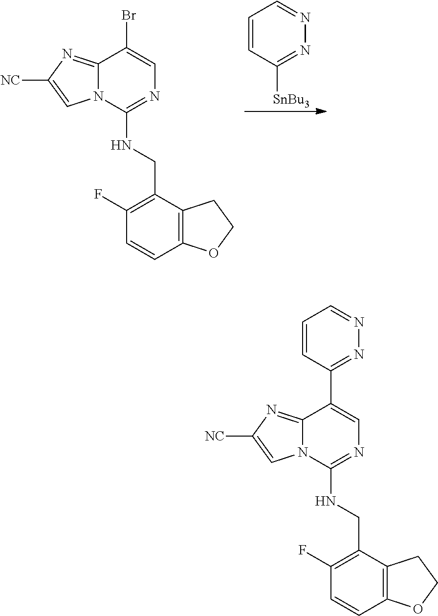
C(C1=C(F)C=CC2=C1CCO2)NC1=NC=C(C2=NN=CC=C2)C2=NC([NC])=CN12.C(C1=C(F)C=CC2=C1CCO2)NC1=NC=C(Br)C2=NC([NC])=CN12.C1=CC([SnBu3])=NN=C1
